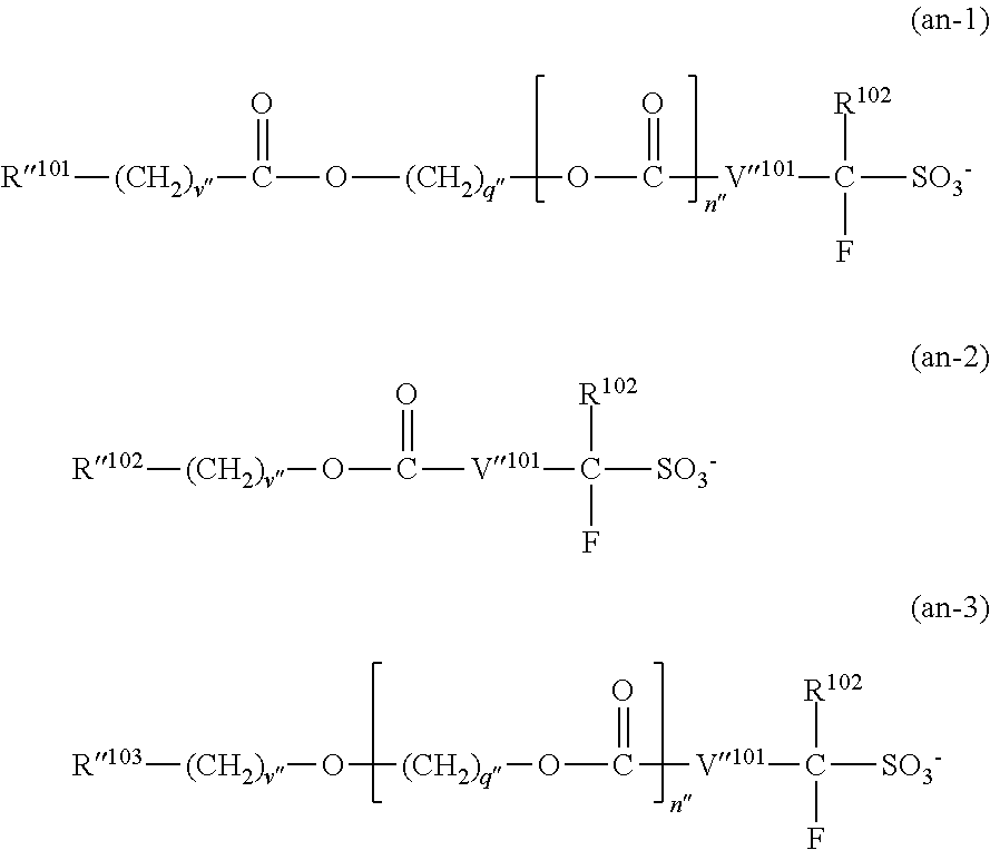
[R101][(CH2)v]C(=O)O[(CH2)q]OC(=O)[V101]C([R102])([SO3-])F.[R103][(CH2)v]O[(CH2)q]OC(=O)[V101]C([R102])([SO3-])F.[R102][(CH2)v]OC(=O)[V101]C([R102])([SO3-])F
